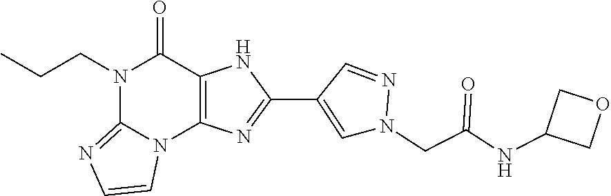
N1(CCC)C2=NC=CN2C2=C(C1=O)NC(C1=CN(CC(NC3COC3)=O)N=C1)=N2
